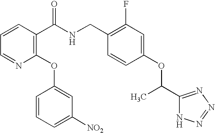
C1=CC(C(NCC2=C(F)C=C(OC(C)C3=NN=NN3)C=C2)=O)=C(OC2=CC([NO2])=CC=C2)N=C1
